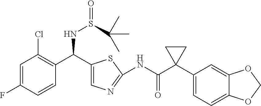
C1=C(F)C=CC(C(C2=CN=C(NC(C3(C4=CC=C5C(=C4)OCO5)CC3)=O)S2)NS(=O)C(C)(C)C)=C1Cl
